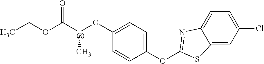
C1(OC2=NC3=CC=C(Cl)C=C3S2)=CC=C(O[(R)](C(OCC)=O)C)C=C1
